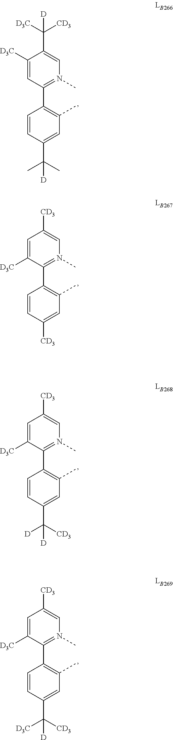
C1([D3C])=CC(C2=C(C)C=C(C(C)(C)[D])C=C2)=N(C)C=C1C([D3C])([CD3])[D].C1=C([D3C])C(C2=C(C)C=C([CD3])C=C2)=N(C)C=C1[CD3].C1=C([D3C])C(C2=C(C)C=C(C([CD3])([D])[D])C=C2)=N(C)C=C1[CD3].C1=C([D3C])C(C2=C(C)C=C(C([CD3])([D3C])[D])C=C2)=N(C)C=C1[CD3]
